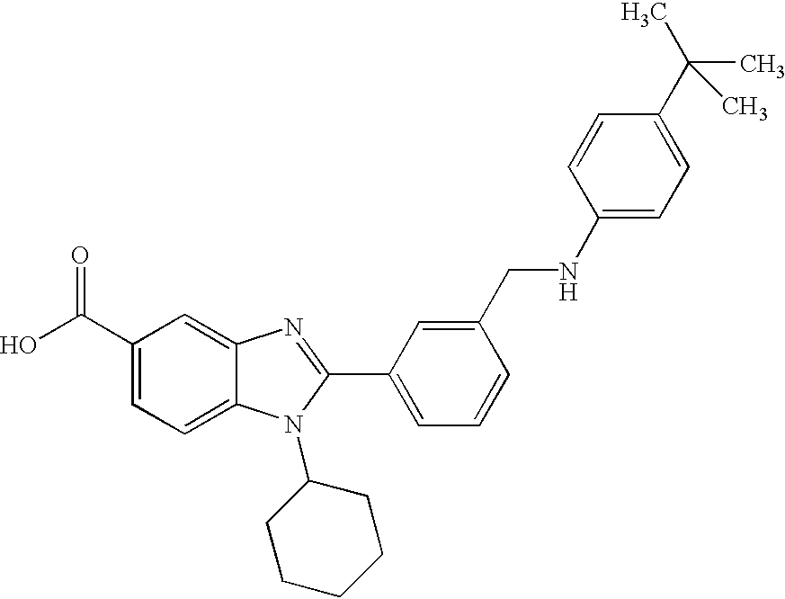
OC(C1=CC=C2C(=C1)N=C(C1=CC=CC(CNC3=CC=C(C(C)(C)C)C=C3)=C1)N2C1CCCCC1)=O
